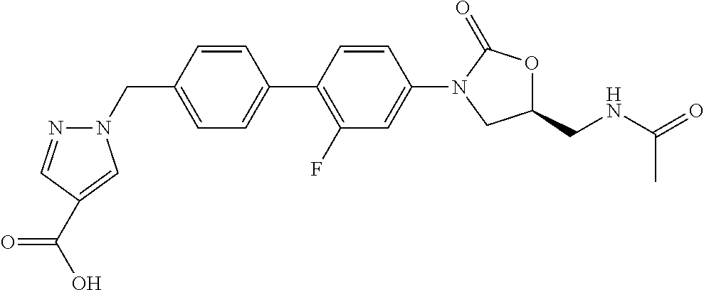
C1=C(CN2N=CC(C(=O)O)=C2)C=CC(C2=C(F)C=C(N3CC(CNC(=O)C)OC3=O)C=C2)=C1
